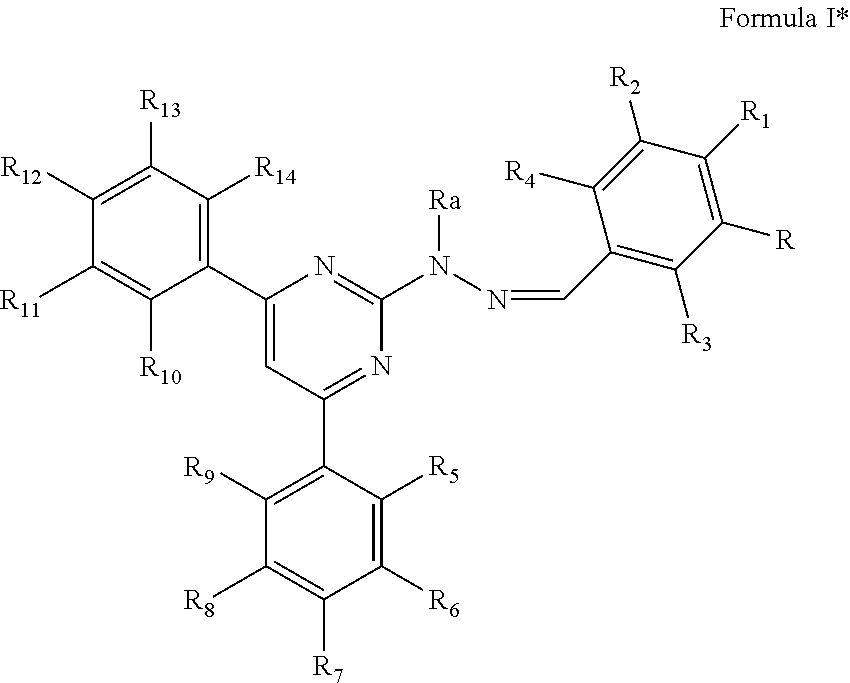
C1([R12])=C([R13])C([R14])=C(C2=CC(C3=C([R9])C([R8])=C([R7])C([R6])=C3[R5])=NC(N([Ra])N=CC3=C([R3])C([R])=C([R1])C([R2])=C3[R4])=N2)C([R10])=C1[R11]
